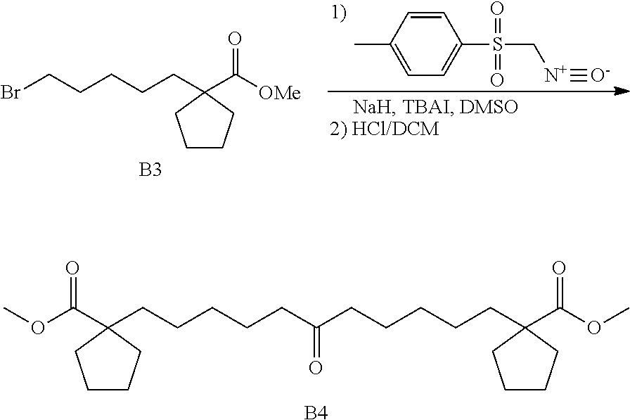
COC(C1(CCCCCC(CCCCCC2(C(OC)=O)CCCC2)=O)CCCC1)=O.[B4].BrCCCCCC1(C([OMe])=O)CCCC1.[B3].C1=CC(C)=CC=C1S(C[N+]#[O-])(=O)=O
